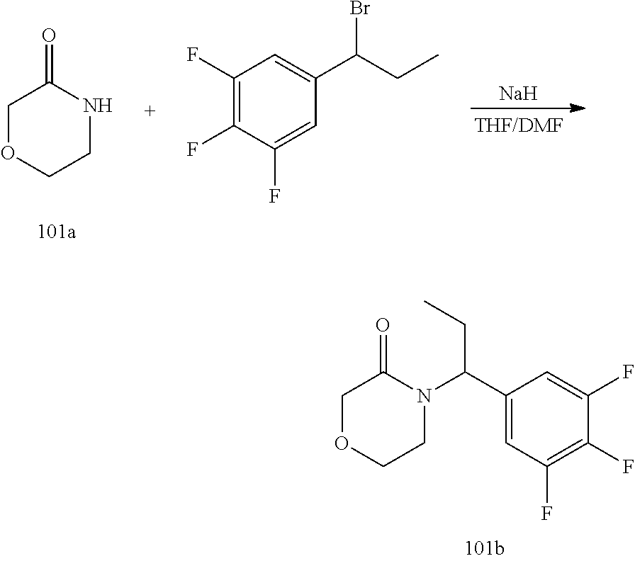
[Na].C1OCCNC1=O.C(C)C(C1=CC(F)=C(F)C(F)=C1)Br.C1(C(N2C(=O)COCC2)CC)=CC(F)=C(F)C(F)=C1
